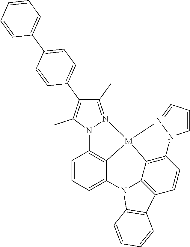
C1=CC=C2C3=C1N1N(=C(C)C(C4=CC=C(C5=CC=CC=C5)C=C4)=C1C)[M]31C3=C(C=CC4=C3N2C2=C4C=CC=C2)N2C=CC=N12
